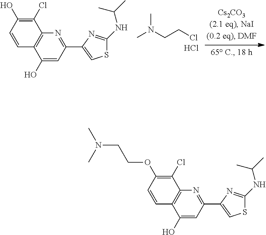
CN(CCCl)C.Cl.C1(Cl)=C(O)C=CC2=C1N=C(C1=CSC(NC(C)C)=N1)C=C2O.C1(Cl)=C(OCCN(C)C)C=CC2=C1N=C(C1=CSC(NC(C)C)=N1)C=C2O
